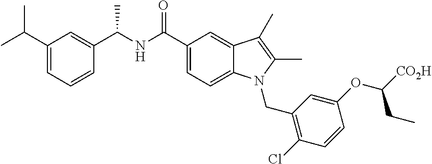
C1=CC(C(NC(C2=CC=C3C(=C2)C(C)=C(C)N3CC2=C(Cl)C=CC(OC(CC)[CO2H])=C2)=O)C)=CC(C(C)C)=C1
